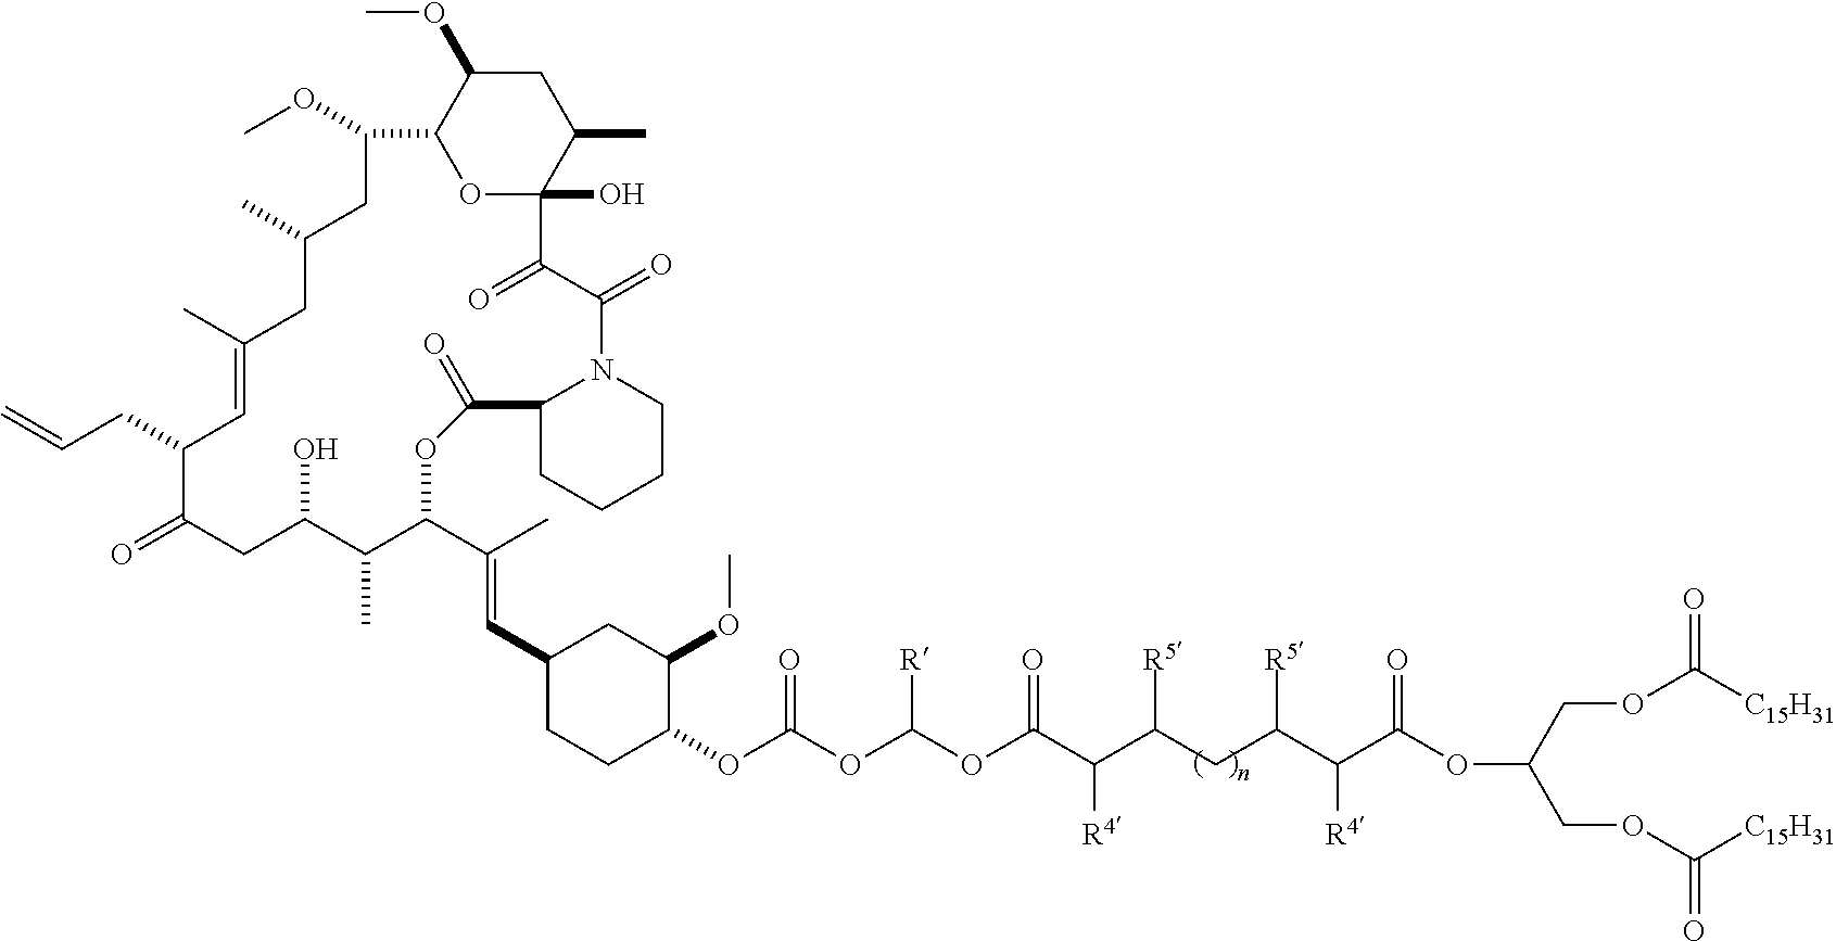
C12CCCCN1C(=O)C(=O)C1(O)C(C)CC(OC)C(O1)C(OC)CC(C)CC(C)=CC(CC=C)C(=O)CC(O)C(C)C(C(C)=CC1CCC(OC(OC(OC(C(C(CC(C(C(OC(COC([C15H31])=O)COC([C15H31])=O)=O)[R4])[R5])[R5])[R4])=O)[R])=O)C(OC)C1)OC2=O
